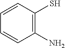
C1(N)=C(S)C=CC=C1
